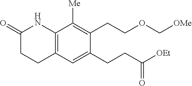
C12=C(C=C(CCC([OEt])=O)C(CCOC[OMe])=C1[Me])CCC(=O)N2
